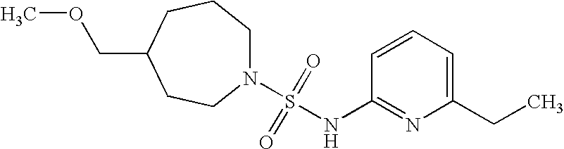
C(OC)C1CCN(S(=O)(=O)NC2=NC(CC)=CC=C2)CCC1
